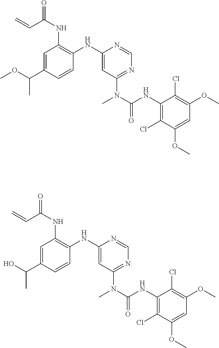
C1(C(C)OC)=CC(NC(=O)C=C)=C(NC2=CC(N(C(NC3=C(Cl)C(OC)=CC(OC)=C3Cl)=O)C)=NC=N2)C=C1.C1(C(C)O)=CC(NC(=O)C=C)=C(NC2=CC(N(C(NC3=C(Cl)C(OC)=CC(OC)=C3Cl)=O)C)=NC=N2)C=C1
